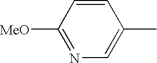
C1([MeO])=NC=C(C)C=C1
